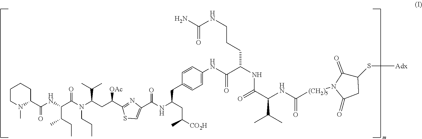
C1CN(C)C(C(NC(C(CC)C)C(N(CCC)C(CC([OAc])C2=NC(C(NC(CC3=CC=C(NC(=O)C(CCCNC(N)=O)NC(C(C(C)C)NC(=O)[(CH2)5]N4C(=O)C(S[Adx])CC4=O)=O)C=C3)CC([CO2H])C)=O)=CS2)C(C)C)=O)=O)CC1
